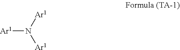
[Ar1]N([Ar1])[Ar1]
